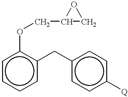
c1cccc(Cc2ccc([Q])cc2)c1OCC1OC1
